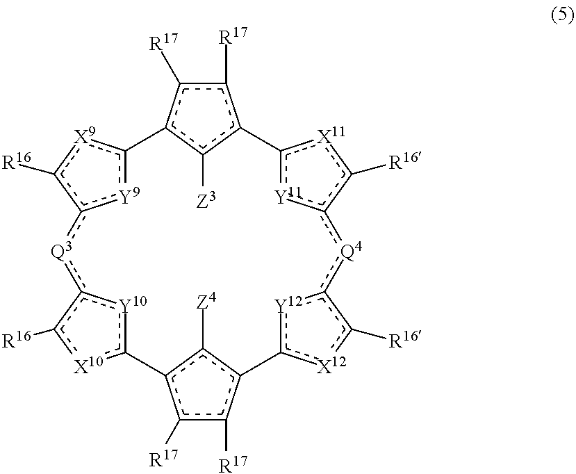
c1([R17])c([R17])c2c([Z3])c1-c1[Y11]c(c([R16])[X11]1)[Q4]c1[Y12]c([X12]c1[R16])-c1c([R17])c([R17])c(c1[Z4])-c1[Y10]c([Q3]c3[Y9]c-2[X9]c3[R16])c([R16])[X10]1
